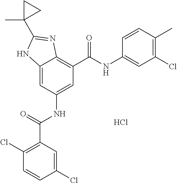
C12=CC(NC(C3=C(Cl)C=CC(Cl)=C3)=O)=CC(C(NC3=CC(Cl)=C(C)C=C3)=O)=C1N=C(C1(C)CC1)N2.Cl
